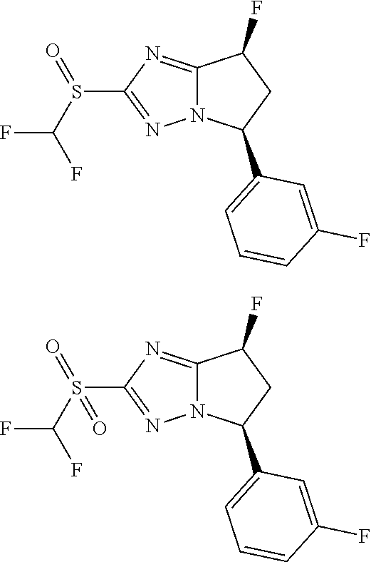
C12=NC(S(C(F)F)=O)=NN1C(C1=CC=CC(F)=C1)CC2F.C12=NC(S(C(F)F)(=O)=O)=NN1C(C1=CC=CC(F)=C1)CC2F
